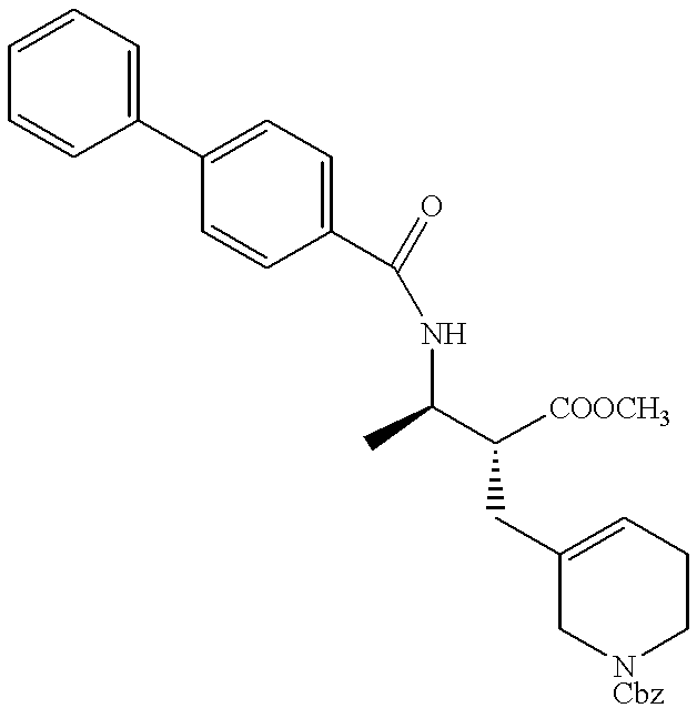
C1(CC(C(C)NC(=O)C2=CC=C(C3=CC=CC=C3)C=C2)[COOCH3])=CCC[NCbz]C1
